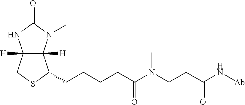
C12([H])C([H])(N(C)C(=O)N1)C(CCCCC(N(CCC(N[Ab])=O)C)=O)SC2
